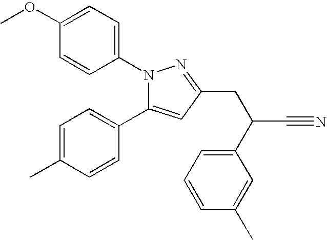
C1(OC)=CC=C(N2C(C3=CC=C(C)C=C3)=CC(CC(C#N)C3=CC=CC(C)=C3)=N2)C=C1
